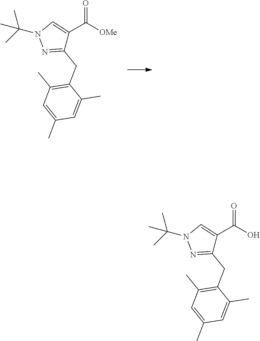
N1=C(CC2=C(C)C=C(C)C=C2C)C(C(O)=O)=CN1C(C)(C)C.N1=C(CC2=C(C)C=C(C)C=C2C)C(C([OMe])=O)=CN1C(C)(C)C
